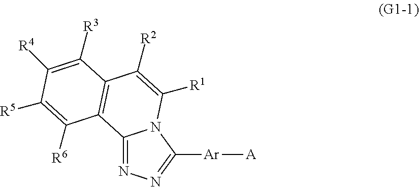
C12=NN=C([Ar][A])N1C([R1])=C([R2])C1=C2C([R6])=C([R5])C([R4])=C1[R3]
